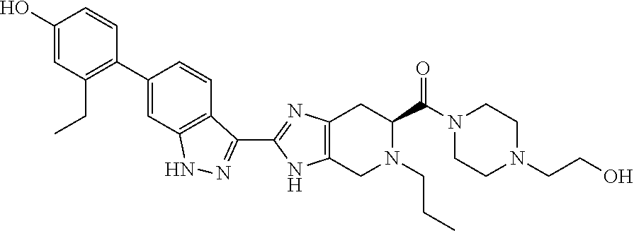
C1CN(C(C2CC3=C(NC(C4=NNC5=C4C=CC(C4=C(CC)C=C(O)C=C4)=C5)=N3)CN2CCC)=O)CCN1CCO
